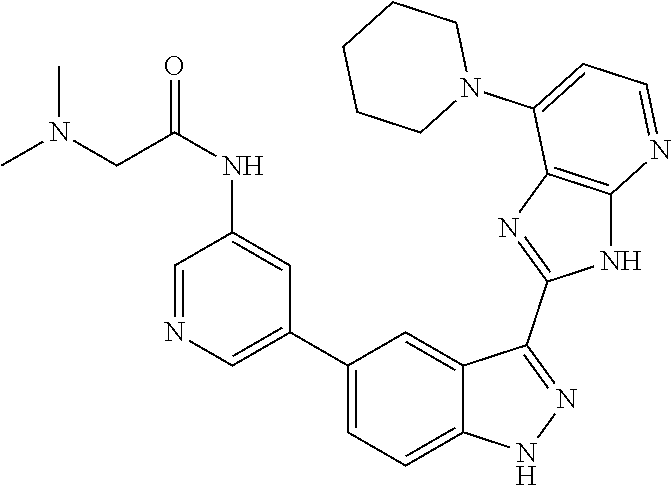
C1(C2=CC=C3C(=C2)C(C2=NC4=C(N2)N=CC=C4N2CCCCC2)=NN3)=CN=CC(NC(=O)CN(C)C)=C1
